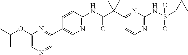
C1(C(C(NC2=NC=C(C3=NC(OC(C)C)=CN=C3)C=C2)=O)(C)C)=NC(NS(C2CC2)(=O)=O)=NC=C1
